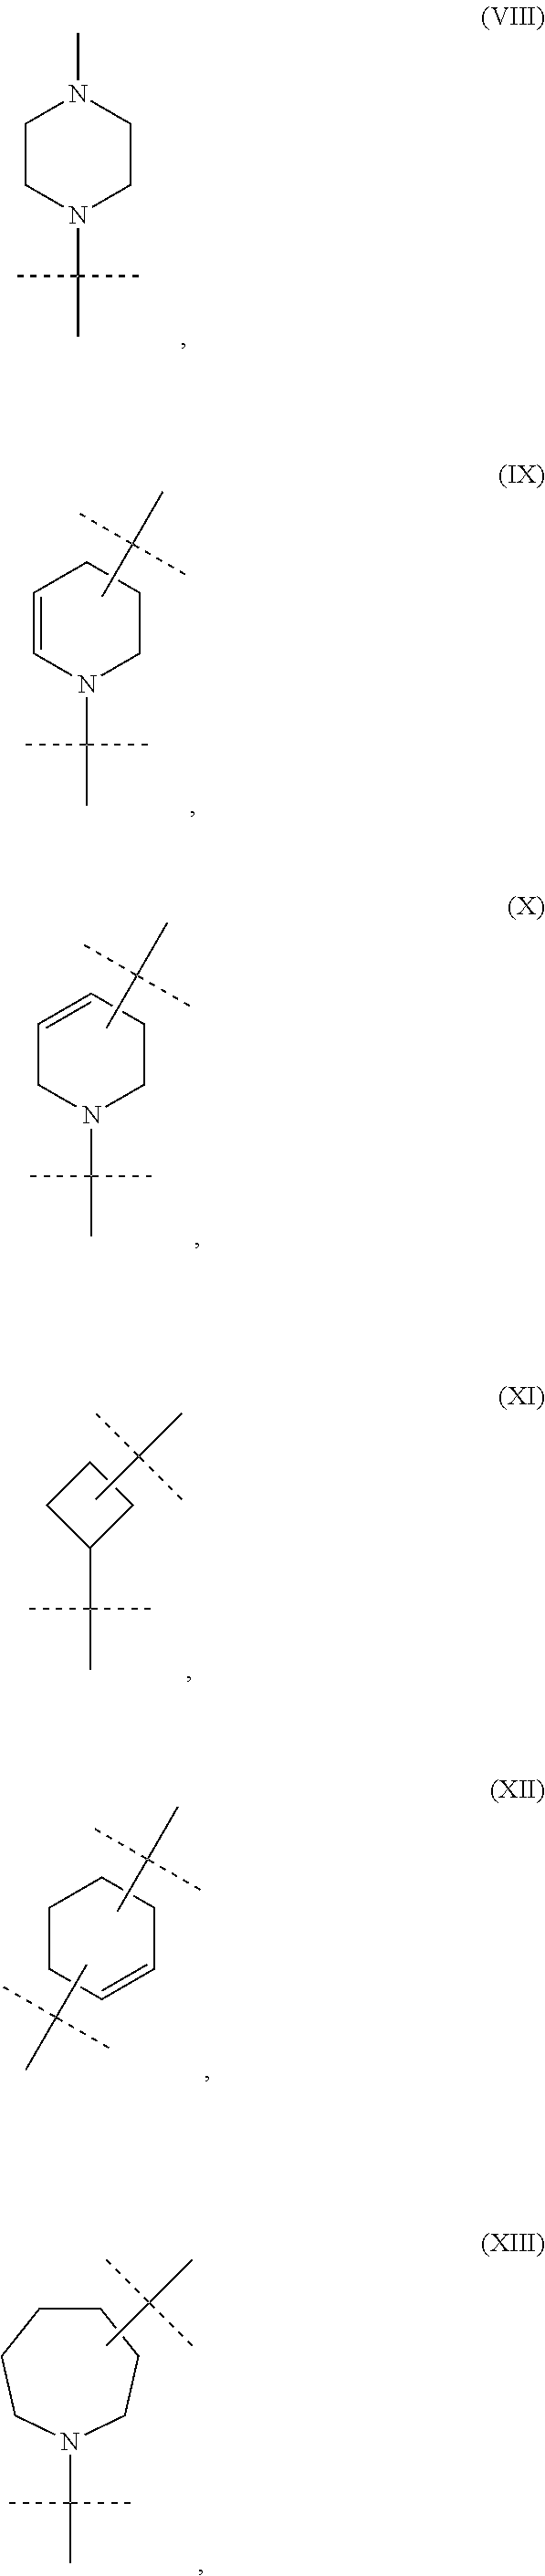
C1CN(C(C)(C)C)CCN1C.C1=CN(C(C)(C)C)CCC1.CC(C)(C)C.C1=CCCN(C(C)(C)C)C1.CC(C)(C)C.C1C(C(C)(C)C)CC1.CC(C)(C)C.C1CCC=CC1.CC(C)(C)C.CC(C)(C)C.C1CCN(C(C)(C)C)CCC1.CC(C)(C)C
